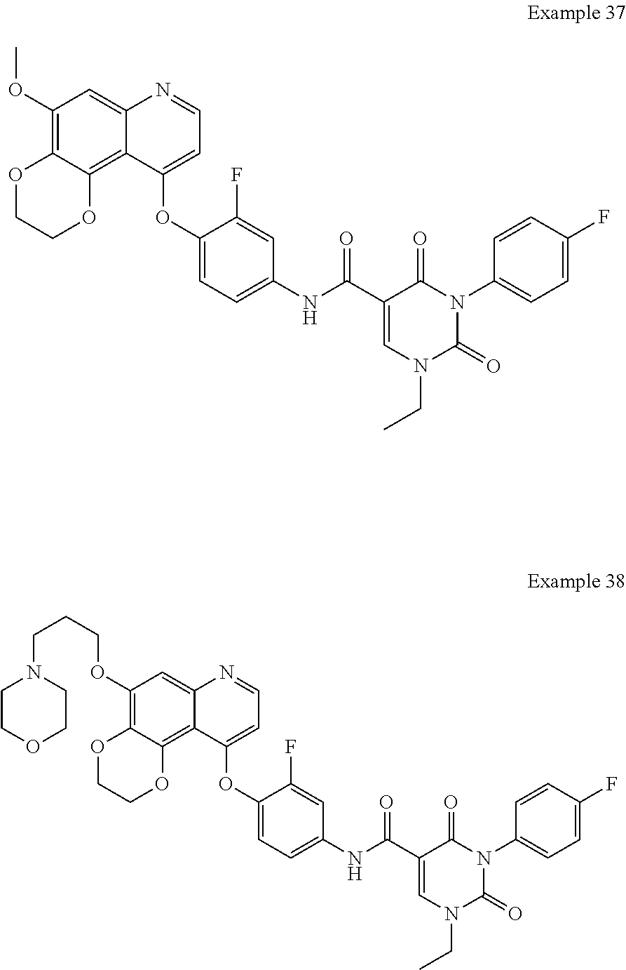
N1(C2=CC=C(F)C=C2)C(=O)N(CC)C=C(C(NC2=CC=C(OC3=CC=NC4=CC(OC)=C5C(=C34)OCCO5)C(F)=C2)=O)C1=O.N1(C2=CC=C(F)C=C2)C(=O)N(CC)C=C(C(NC2=CC=C(OC3=CC=NC4=CC(OCCCN5CCOCC5)=C5C(=C34)OCCO5)C(F)=C2)=O)C1=O
